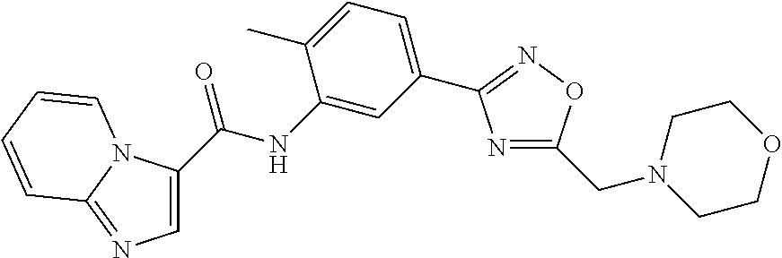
C1=C(C(NC2=CC(C3=NOC(CN4CCOCC4)=N3)=CC=C2C)=O)N2C(=N1)C=CC=C2
